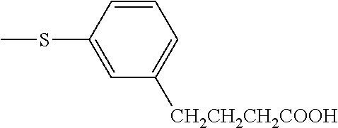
S(C1=CC([CH2CH2CH2COOH])=CC=C1)C
